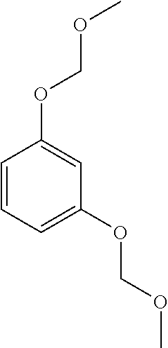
O(C1=CC(OCOC)=CC=C1)COC
